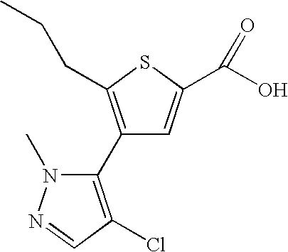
C1(C2=C(Cl)C=NN2C)=C(CCC)SC(C(O)=O)=C1
